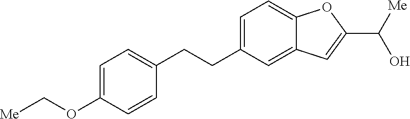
C1=C(CCC2=CC=C(OC[Me])C=C2)C=C2C(=C1)OC(C([Me])O)=C2
